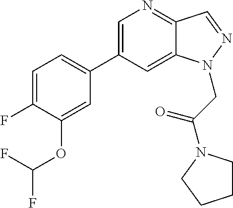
C1=C(C2=CC=C(F)C(OC(F)F)=C2)C=C2C(=N1)C=NN2CC(=O)N1CCCC1
